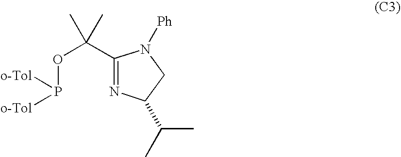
C1(C(OP([o-Tol])[o-Tol])(C)C)=NC(C(C)C)CN1[Ph]
